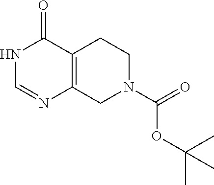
C12=C(CN(C(=O)OC(C)(C)C)CC1)N=CNC2=O
